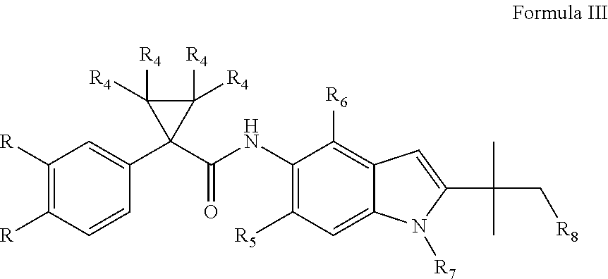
C1([R])=C([R])C=CC(C2(C(=O)NC3=C([R5])C=C4C(=C3[R6])C=C(C(C)(C)C[R8])N4[R7])C([R4])([R4])C2([R4])[R4])=C1
